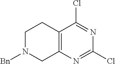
C12=C(N=C(Cl)N=C1Cl)CN([Bn])CC2
